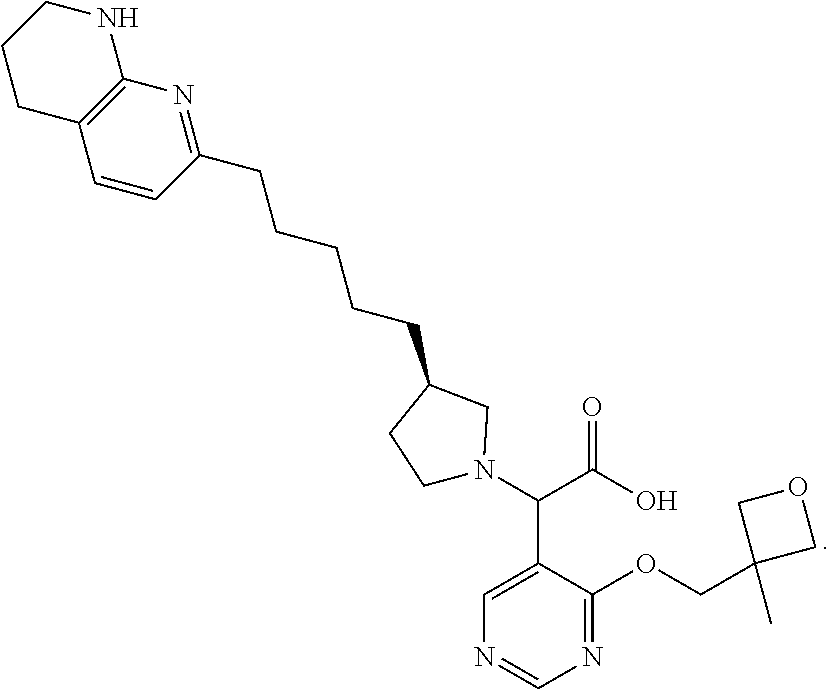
C1(CCCCCC2CCN(C(C(O)=O)C3=CN=CN=C3OCC3(C)COC3)C2)=NC2=C(C=C1)CCCN2
